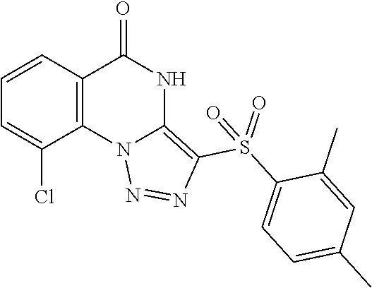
C1=C(Cl)C2=C(C=C1)C(=O)NC1=C(S(C3=CC=C(C)C=C3C)(=O)=O)N=NN21
